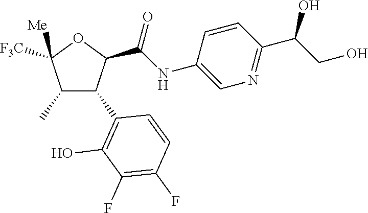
C1(C)C(C2=C(O)C(F)=C(F)C=C2)C(C(NC2=CN=C(C(CO)O)C=C2)=O)OC1([Me])[F3C]
